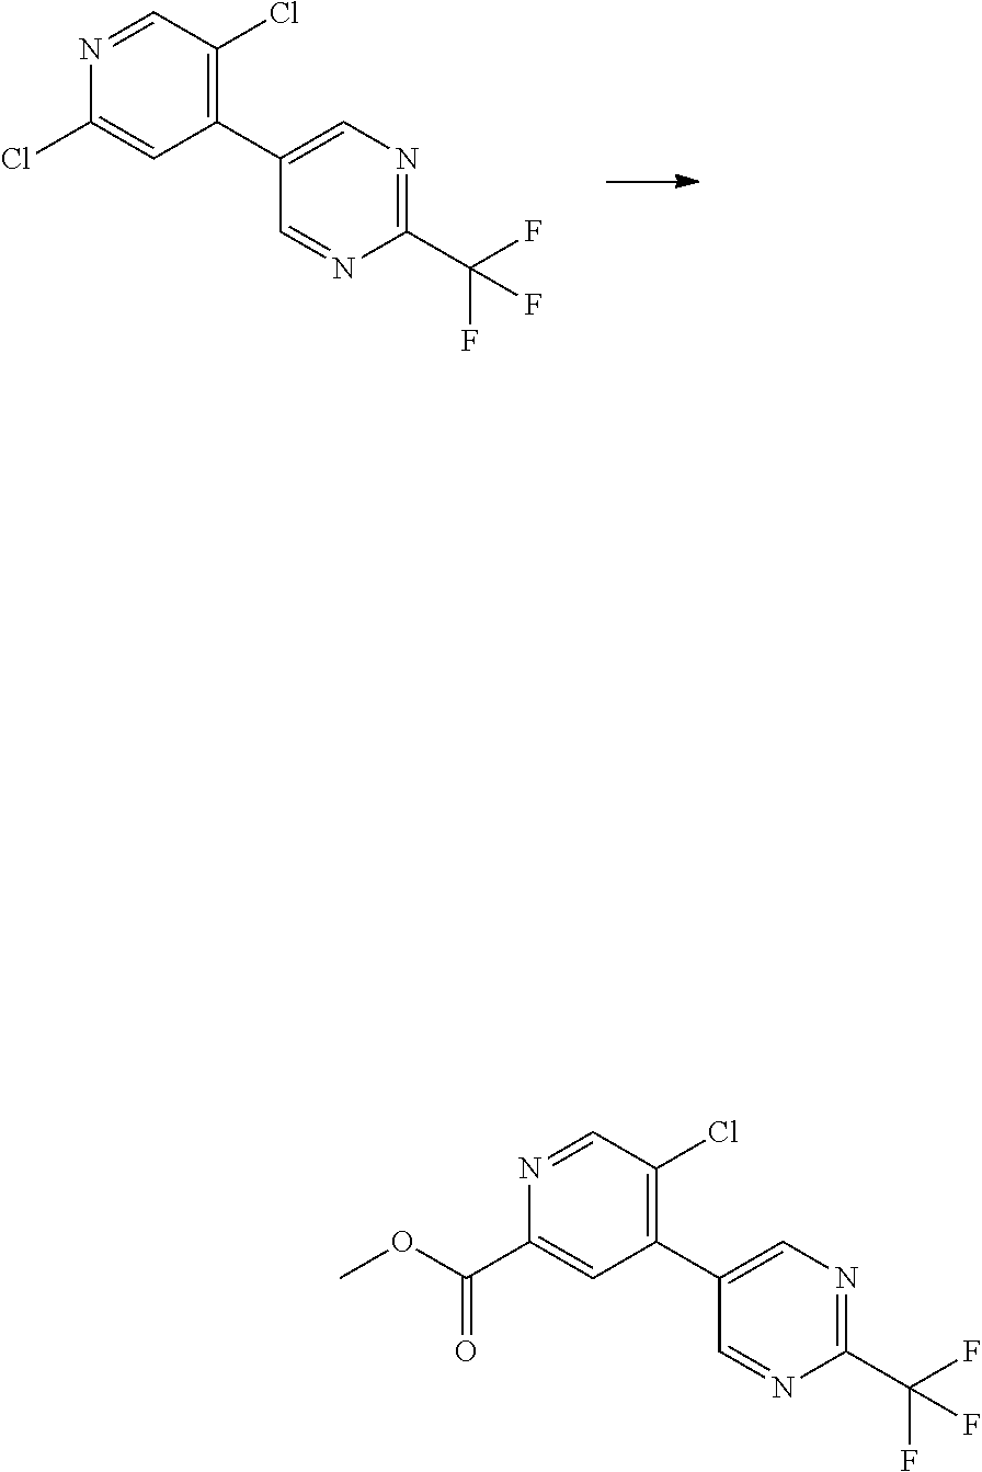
C1(C2=C(Cl)C=NC(Cl)=C2)=CN=C(C(F)(F)F)N=C1.C1(C2=C(Cl)C=NC(C(OC)=O)=C2)=CN=C(C(F)(F)F)N=C1
